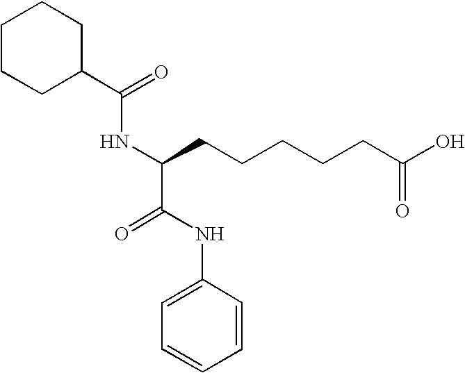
C1CCC(C(=O)NC(CCCCCC(O)=O)C(NC2=CC=CC=C2)=O)CC1
